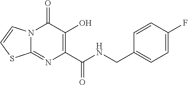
N12C(=NC(C(NCC3=CC=C(F)C=C3)=O)=C(O)C1=O)SC=C2
